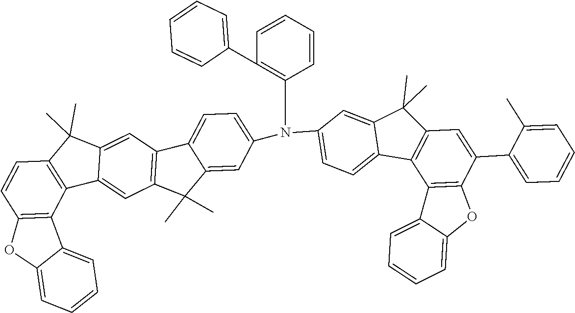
C12=C(C(C)(C)C3=CC4=C(C(C)(C)C5=CC(N(C6=CC=C7C8=C(C=C(C9=CC=CC=C9C)C9=C8C8=CC=CC=C8O9)C(C)(C)C7=C6)C6=C(C7=CC=CC=C7)C=CC=C6)=CC=C45)C=C13)C=CC1=C2C2=CC=CC=C2O1
